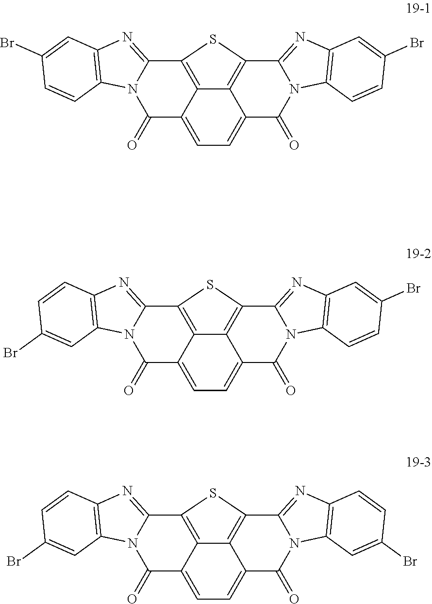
C12=CC=C3C4=C(C5=NC6=C(N5C3=O)C=CC(Br)=C6)SC(=C14)C1=NC3=C(N1C2=O)C=CC(Br)=C3.C12=CC=C3C4=C(C5=NC6=C(N5C3=O)C=CC(Br)=C6)SC(=C14)C1=NC3=C(N1C2=O)C=C(Br)C=C3.C12=CC=C3C4=C(C5=NC6=C(N5C3=O)C=C(Br)C=C6)SC(=C14)C1=NC3=C(N1C2=O)C=C(Br)C=C3
